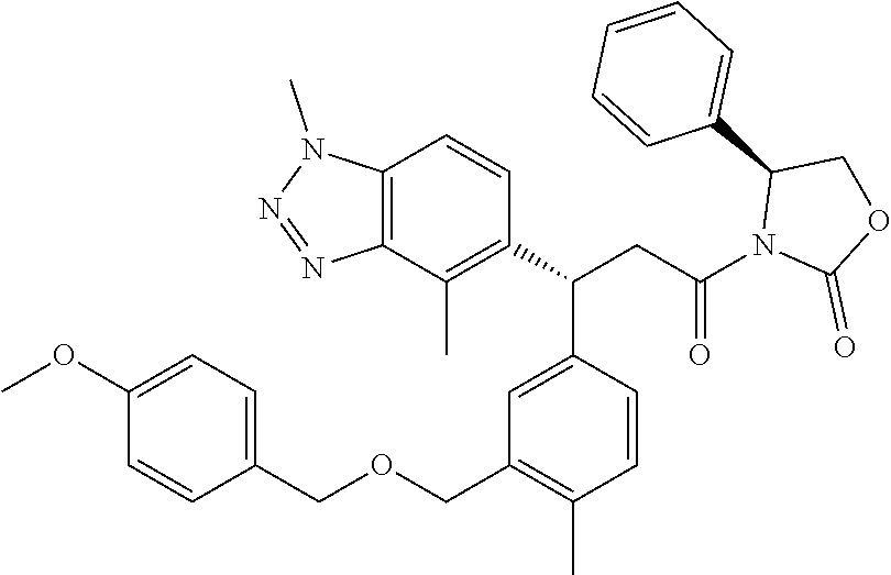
C12=C(C(C)=C(C(CC(N3C(=O)OCC3C3=CC=CC=C3)=O)C3=CC(COCC4=CC=C(OC)C=C4)=C(C)C=C3)C=C1)N=NN2C
